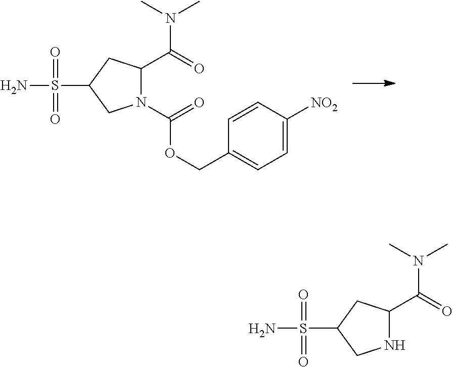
C(N(C)C)(=O)C1N(C(=O)OCC2=CC=C([NO2])C=C2)CC(S(N)(=O)=O)C1.C(N(C)C)(=O)C1NCC(S(N)(=O)=O)C1
